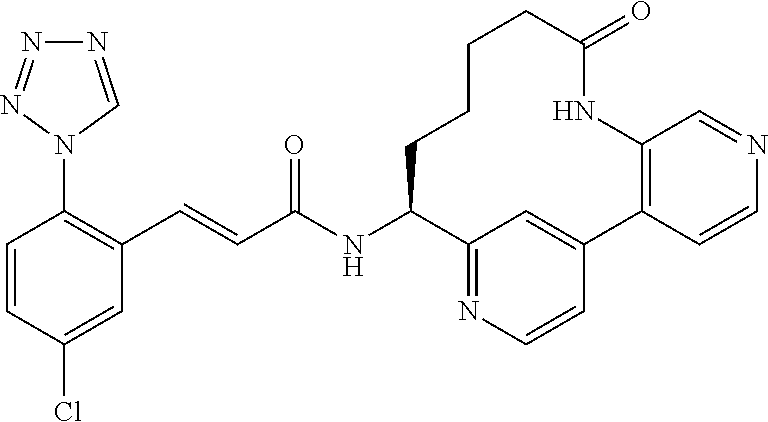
C1=CC(Cl)=CC(C=CC(NC2C3=NC=CC(=C3)C3=C(NC(=O)CCCC2)C=NC=C3)=O)=C1N1C=NN=N1
